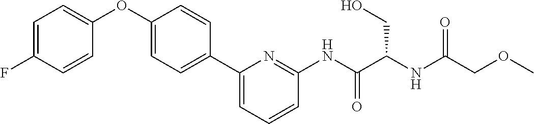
C1=C(F)C=CC(OC2=CC=C(C3=CC=CC(NC(C(NC(COC)=O)CO)=O)=N3)C=C2)=C1
